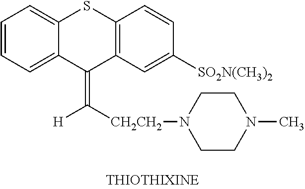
C1=CC=C2C(=C1)SC1=C(C2=C([CH2CH2]N2CCN(C)CC2)[H])C=C([SO2N(CH3)2])C=C1
